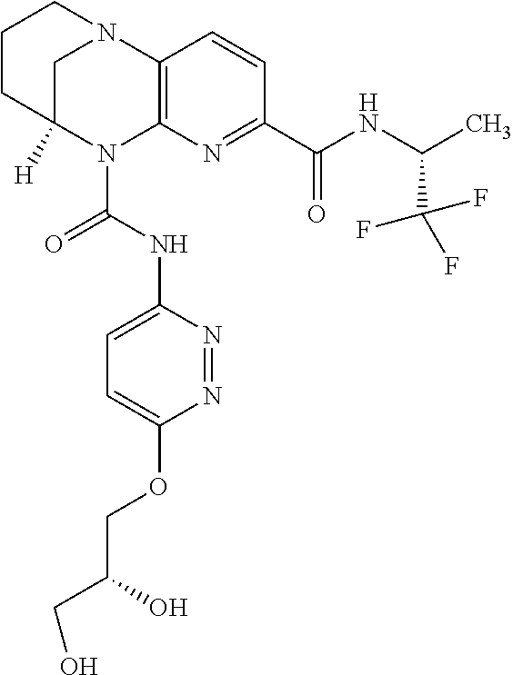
C1CC2([H])CN(C1)C1=C(N2C(NC2=CC=C(OCC(CO)O)N=N2)=O)N=C(C(=O)NC(C)C(F)(F)F)C=C1
